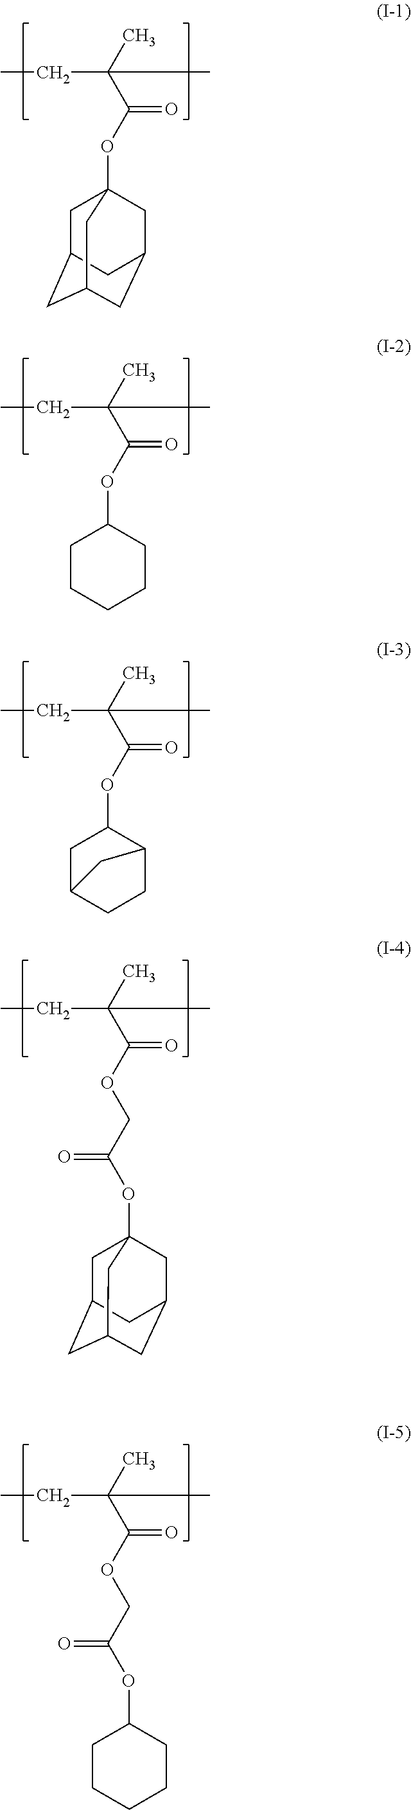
C(C(C)(C(OC12CC3CC(CC(C1)C3)C2)=O)C)C.C(C(C)(C(OC1CCCCC1)=O)C)C.C(C(C)(C(OC1CC2CCC1C2)=O)C)C.C(C(C)(C(OCC(OC12CC3CC(CC(C1)C3)C2)=O)=O)C)C.C(C(C)(C(OCC(OC1CCCCC1)=O)=O)C)C
